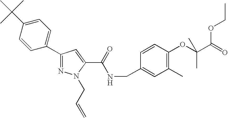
C1(C2=CC=C(C(C)(C)C)C=C2)=NN(CC=C)C(C(NCC2=CC(C)=C(OC(C)(C(=O)OCC)C)C=C2)=O)=C1
